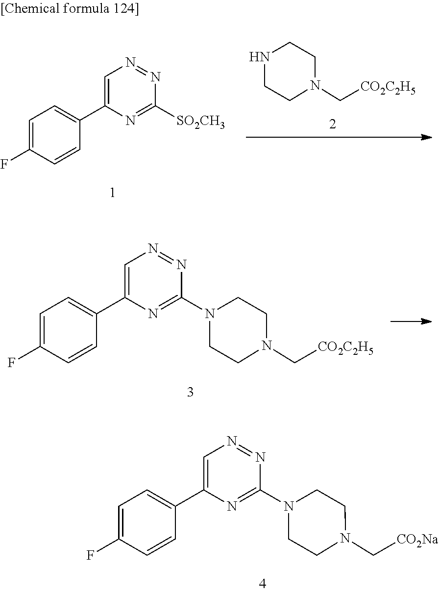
C1=C(C2=CC=C(F)C=C2)N=C(N2CCN(C[CO2Na])CC2)N=N1.C1=C(C2=CC=C(F)C=C2)N=C([SO2CH3])N=N1.N1CCN(C[CO2C2H5])CC1.C1=C(C2=CC=C(F)C=C2)N=C(N2CCN(C[CO2C2H5])CC2)N=N1
